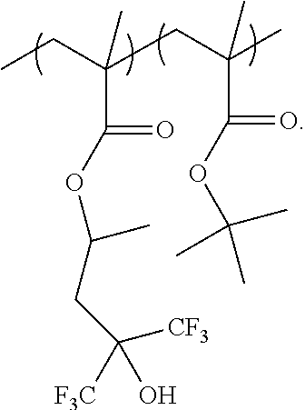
CCC(CC(C)(C)C(=O)OC(C)(C)C)(C)C(=O)OC(CC([CF3])(O)[F3C])C
